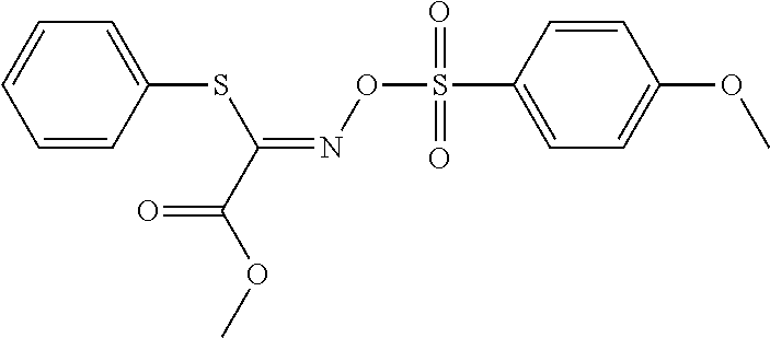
C1=CC(SC(=NOS(C2=CC=C(OC)C=C2)(=O)=O)C(OC)=O)=CC=C1
